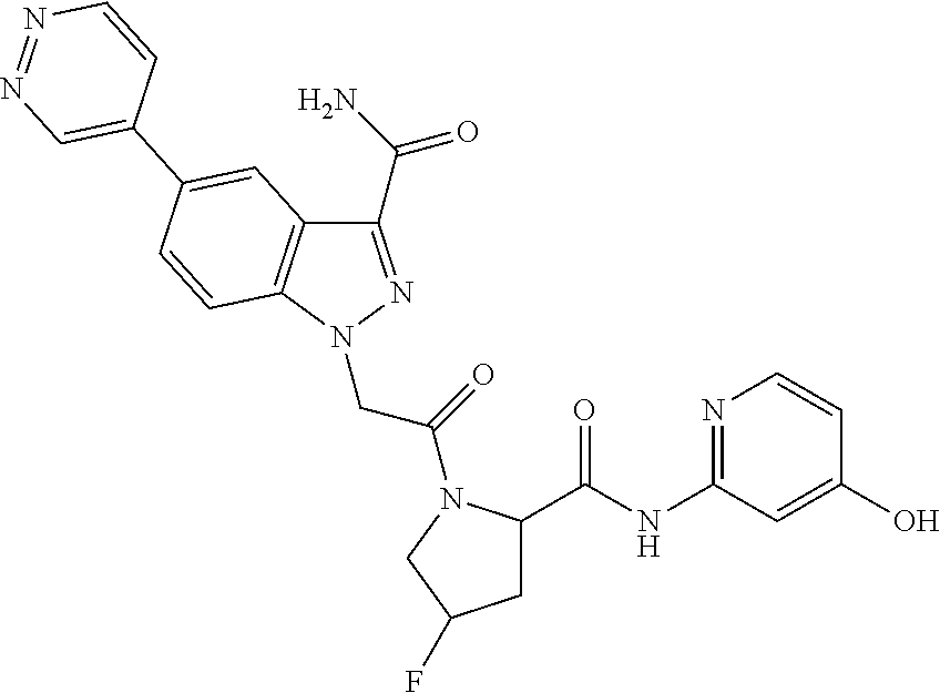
C1(C(N)=O)=NN(CC(=O)N2C(C(NC3=NC=CC(O)=C3)=O)CC(F)C2)C2=C1C=C(C1=CN=NC=C1)C=C2
